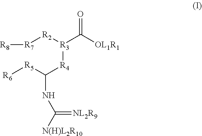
[R8][R7][R2][R3](C([OL1R1])=O)[R4]C([R5][R6])NC([N(H)L2R10])=[NL2R9]
